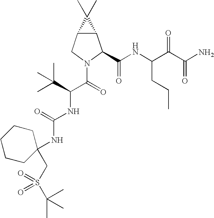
C12C(CN(C(C(NC(=O)NC3(CS(=O)(=O)C(C)(C)C)CCCCC3)C(C)(C)C)=O)C1C(NC(C(C(N)=O)=O)CCC)=O)C2(C)C
